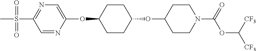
C1=NC(OC2CCC(OC3CCN(C(=O)OC([CF3])[CF3])CC3)CC2)=CN=C1S(C)(=O)=O
